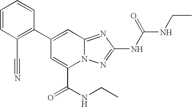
C1(C2=CC3=NC(NC(=O)NCC)=NN3C(C(NCC)=O)=C2)=C(C#N)C=CC=C1
